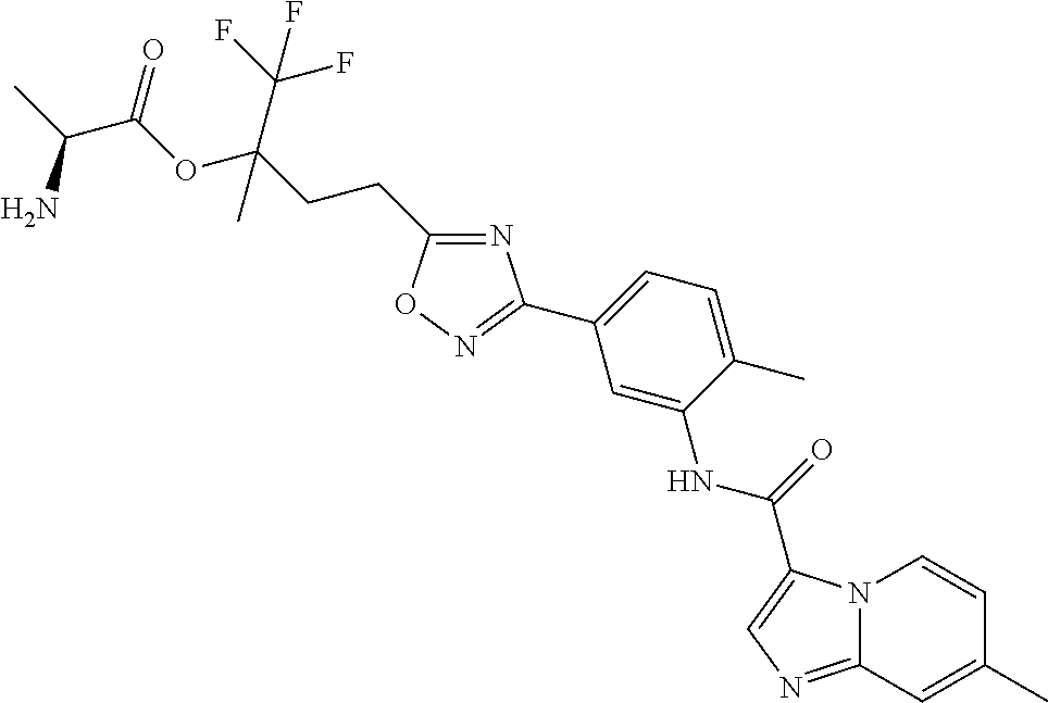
N1=C(CCC(C(F)(F)F)(OC(=O)C(C)N)C)ON=C1C1=CC=C(C)C(NC(=O)C2=CN=C3N2C=CC(C)=C3)=C1
